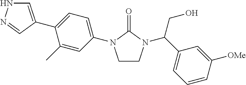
C1=C(C2=CC=C(N3CCN(C(C4=CC=CC([OMe])=C4)CO)C3=O)C=C2C)C=NN1
